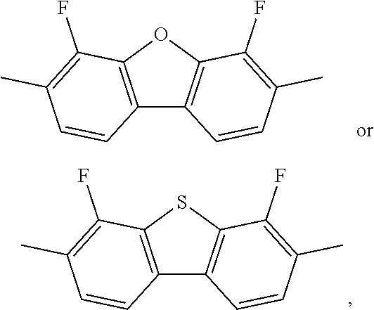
C12=C(OC3=C1C=CC(C)=C3F)C(F)=C(C)C=C2.C12=C(SC3=C1C=CC(C)=C3F)C(F)=C(C)C=C2
